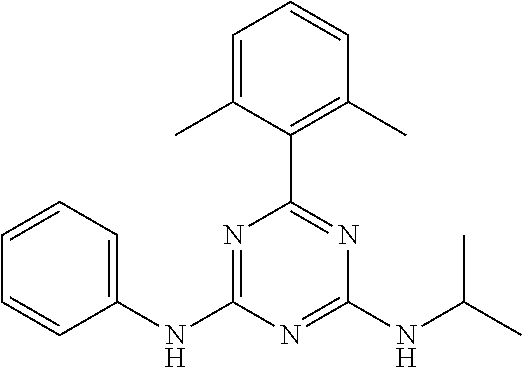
C1=C(C)C(C2=NC(NC(C)C)=NC(NC3=CC=CC=C3)=N2)=C(C)C=C1
